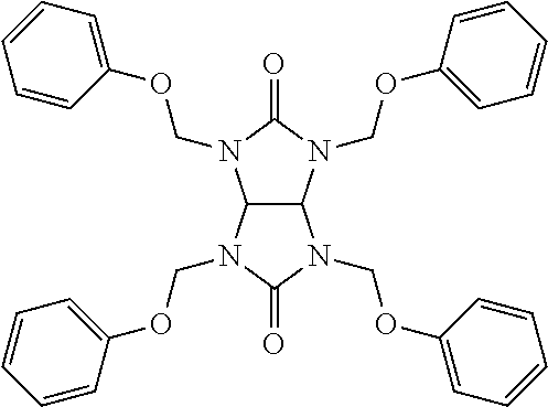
N1(COC2=CC=CC=C2)C(=O)N(COC2=CC=CC=C2)C2C1N(COC1=CC=CC=C1)C(=O)N2COC1=CC=CC=C1
